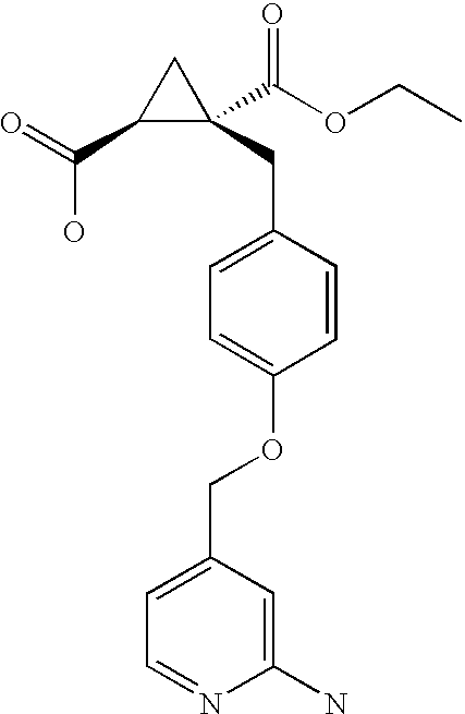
C1(C(=O)O)C(C(OCC)=O)(CC2=CC=C(OCC3=CC=NC(N)=C3)C=C2)C1
